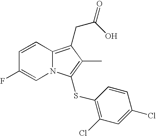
C1=CC2=C(CC(O)=O)C(C)=C(SC3=C(Cl)C=C(Cl)C=C3)N2C=C1F
